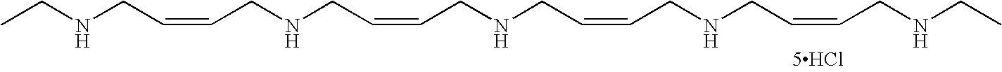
CCNCC=CCNCC=CCNCC=CCNCC=CCNCC.[5HCl]
